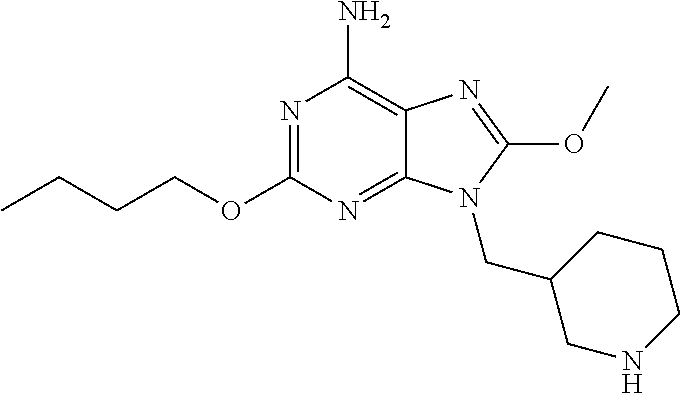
N1=C(OCCCC)N=C2C(=C1N)N=C(OC)N2CC1CNCCC1
